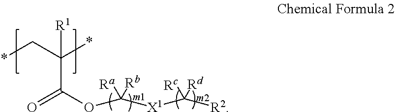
O=C(OC([X1]C([R2])([Rd])[Rc])([Rb])[Ra])C(*)(C*)[R1]
